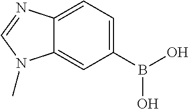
C1(B(O)O)=CC=C2C(=C1)N(C)C=N2
